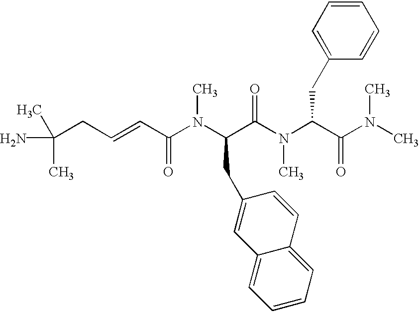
C(CC=CC(N(C(C(N(C(C(N(C)C)=O)CC1=CC=CC=C1)C)=O)CC1=CC2=CC=CC=C2C=C1)C)=O)(N)(C)C
